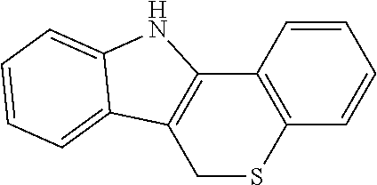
C1=CC2=C(C=C1)SCC1=C2NC2=CC=CC=C12
